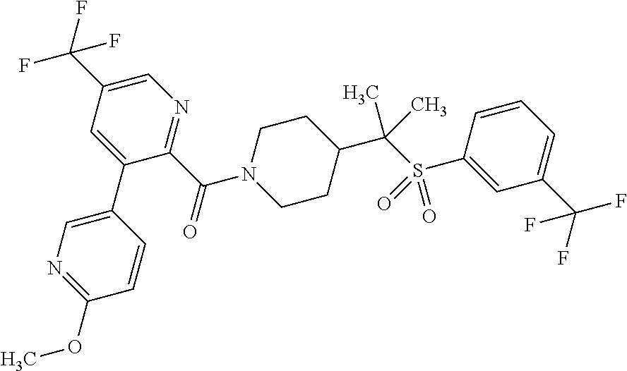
C1(C(=O)N2CCC(C(S(C3=CC(C(F)(F)F)=CC=C3)(=O)=O)(C)C)CC2)=NC=C(C(F)(F)F)C=C1C1=CN=C(OC)C=C1
